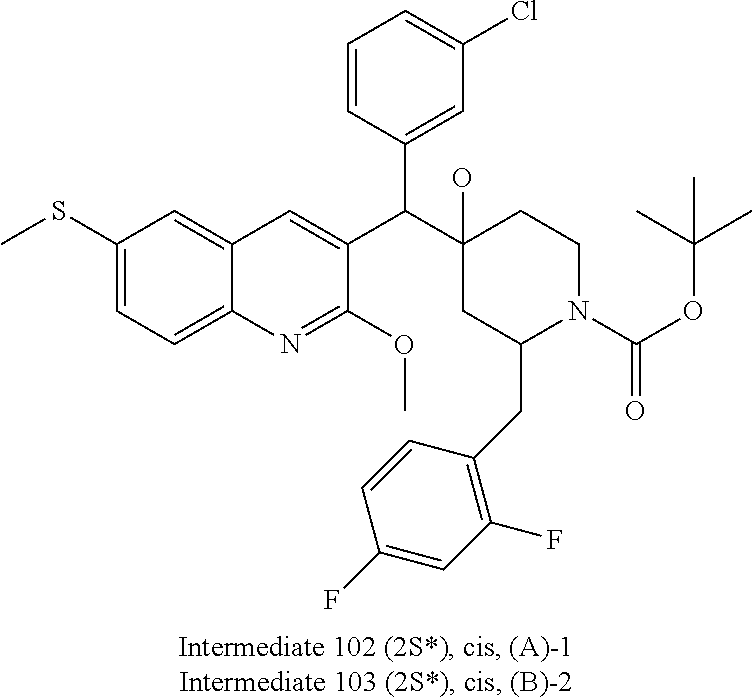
C1(SC)=CC=C2C(=C1)C=C(C(C1(O)CC(CC3=C(F)C=C(F)C=C3)N(C(OC(C)(C)C)=O)CC1)C1=CC(Cl)=CC=C1)C(OC)=N2
